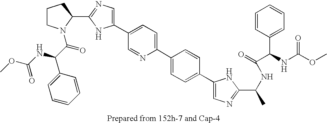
C1(C2=CC=C(C3=CC=C(C4=CN=C(C(C)NC(=O)C(C5=CC=CC=C5)NC(OC)=O)N4)C=C3)N=C2)=CN=C(C2N(C(C(NC(OC)=O)C3=CC=CC=C3)=O)CCC2)N1
